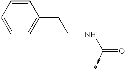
C1=CC=CC=C1CCNC(=O)->*
